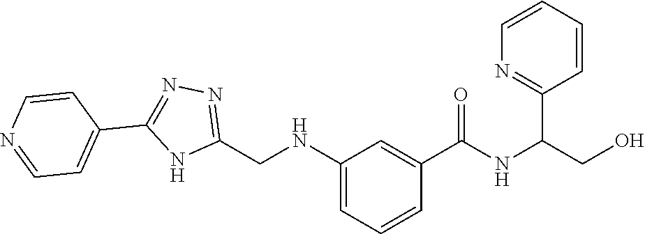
N(C(C1=CC(NCC2=NN=C(C3=CC=NC=C3)N2)=CC=C1)=O)C(CO)C1=NC=CC=C1
